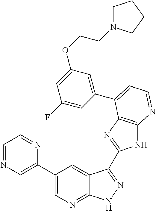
C1(C2=CN=CC=N2)=CN=C2C(=C1)C(C1=NC3=C(N1)N=CC=C3C1=CC(OCCN3CCCC3)=CC(F)=C1)=NN2
